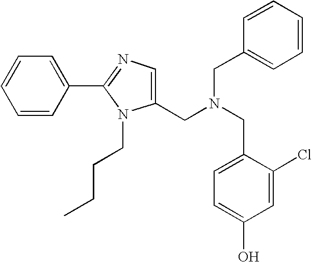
C1(CN(CC2=CC=C(O)C=C2Cl)CC2=CC=CC=C2)=CN=C(C2=CC=CC=C2)N1CCCC
